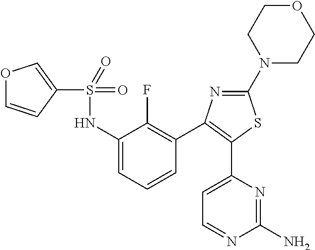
O1C=CC(S(=O)(=O)NC2=CC=CC(C3=C(C4=CC=NC(N)=N4)SC(N4CCOCC4)=N3)=C2F)=C1
